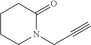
C1CCN(CC#C)C(=O)C1
